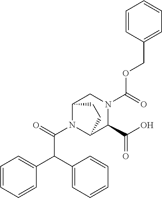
N1(C(=O)OCC2=CC=CC=C2)CC2N(C(=O)C(C3=CC=CC=C3)C3=CC=CC=C3)C(C1C(O)=O)CC2
